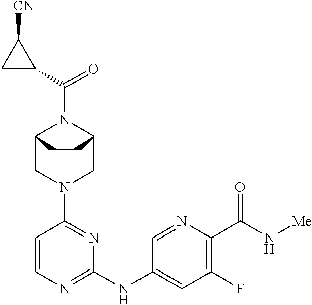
C12CN(C3=NC(NC4=CC(F)=C(C(=O)N[Me])N=C4)=NC=C3)CC(N1C(=O)C1C([CN])C1)CC2
